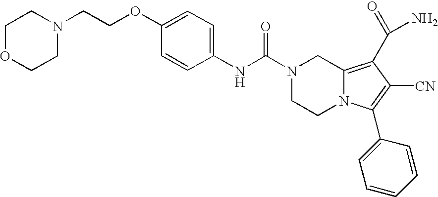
N1(C(NC2=CC=C(OCCN3CCOCC3)C=C2)=O)CCN2C(=C(C(N)=O)C([CN])=C2C2=CC=CC=C2)C1
